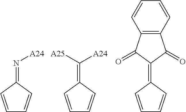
C1=CC(=N[A24])C=C1.C1=CC(=C([A24])[A25])C=C1.C1=CC(=C2C(=O)C3=C(C2=O)C=CC=C3)C=C1
